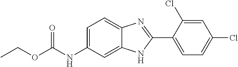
O=C(NC1=CC=C2C(=C1)NC(C1=CC=C(Cl)C=C1Cl)=N2)OCC
